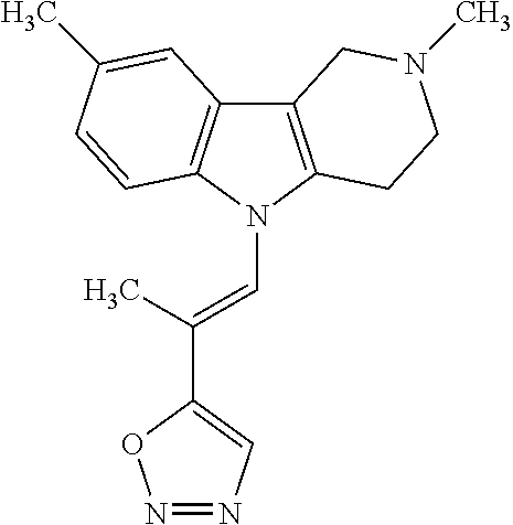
C12=C(N(C=C(C)C3=CN=NO3)C3=C1C=C(C)C=C3)CCN(C)C2
